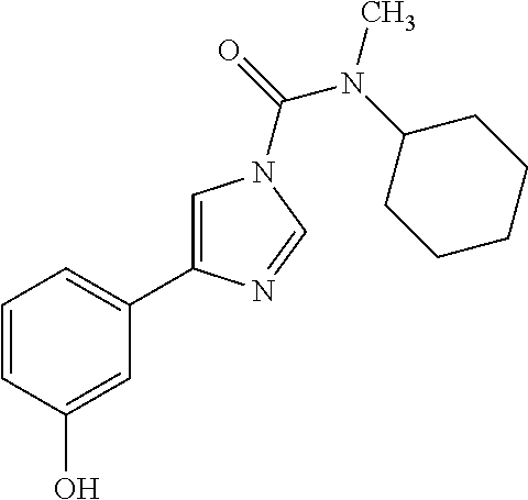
C1=CC(O)=CC(C2=CN(C(=O)N(C3CCCCC3)C)C=N2)=C1
